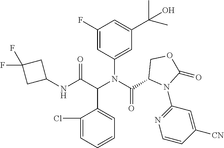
C1=CC=C(Cl)C(C(C(NC2CC(F)(F)C2)=O)N(C(=O)C2N(C3=NC=CC([CN])=C3)C(=O)OC2)C2=CC(C(C)(O)C)=CC(F)=C2)=C1
